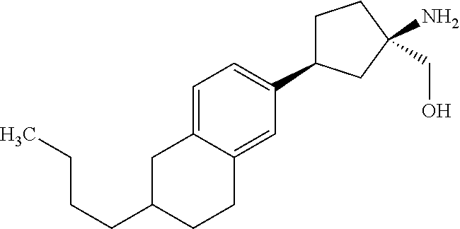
C1=C2C(=CC(C3CCC(N)(CO)C3)=C1)CCC(CCCC)C2
